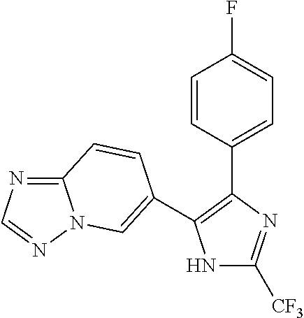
N1C([CF3])=NC(C2=CC=C(F)C=C2)=C1C1=CN2C(=NC=N2)C=C1
